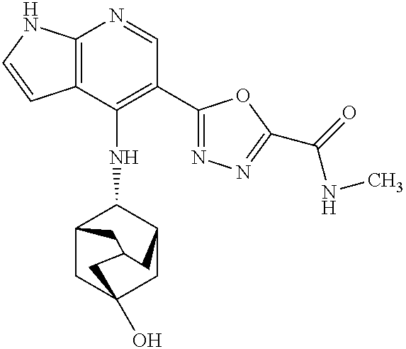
C12=C(NC=C1)N=CC(C1=NN=C(C(=O)NC)O1)=C2NC1C2CC3(O)CC1CC(C3)C2
